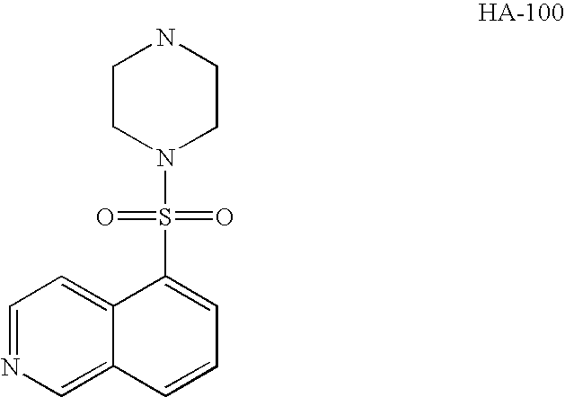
C1=NC=C2C(=C1)C(S(N1CCNCC1)(=O)=O)=CC=C2
